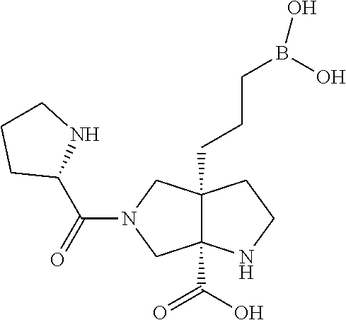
C12(C(=O)O)C(CCCB(O)O)(CN(C(C3NCCC3)=O)C1)CCN2
